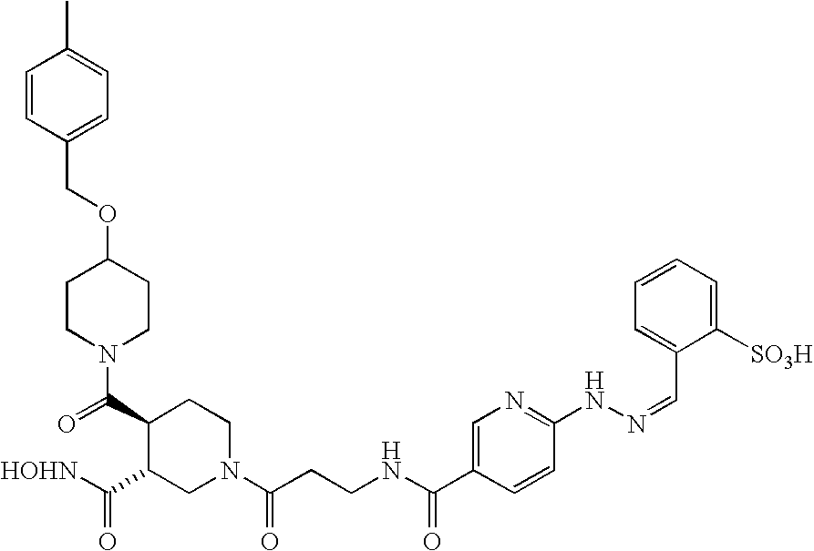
C1(C(=O)N2CCC(OCC3=CC=C(C)C=C3)CC2)C(C(=O)[HOHN])CN(C(CCNC(=O)C2=CN=C(NN=CC3=CC=CC=C3[SO3H])C=C2)=O)CC1
